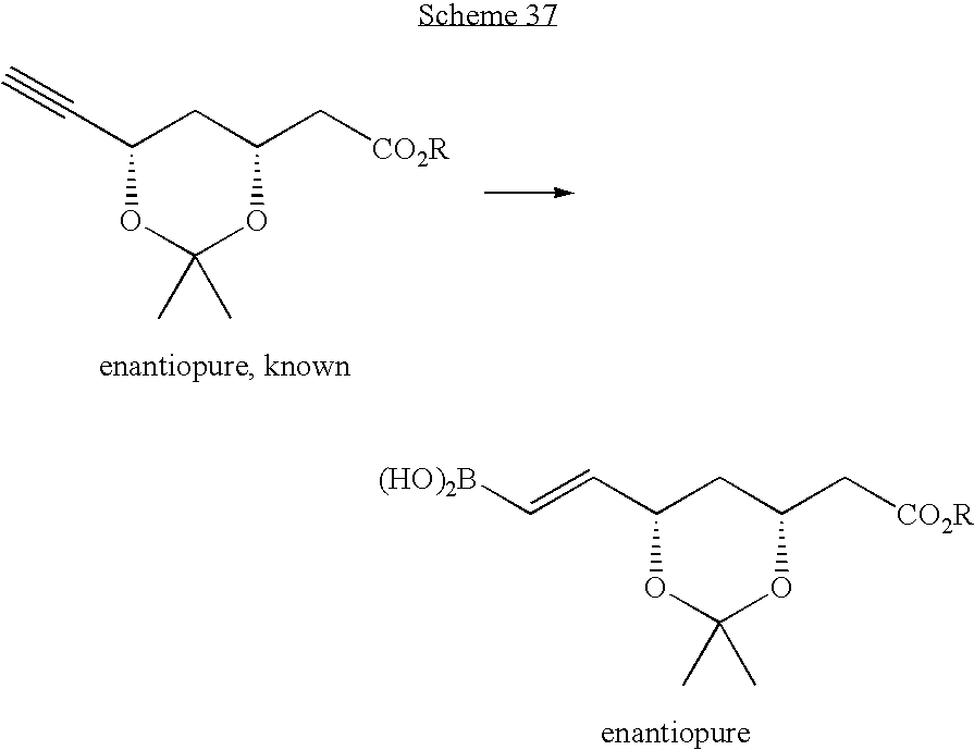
C1(C#C)OC(C)(C)OC(C[CO2R])C1.C1(C=C[(HO)2B])OC(C)(C)OC(C[CO2R])C1
